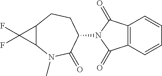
C1(N2C(=O)C3=C(C2=O)C=CC=C3)CCC2C(N(C)C1=O)C2(F)F
